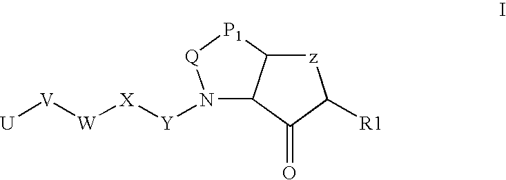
N1([Y][X][W][V][U])C2C([P1][Q]1)[z]C([R1])C2=O
